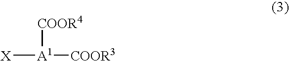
[X][A1]([COOR3])[COOR4]
